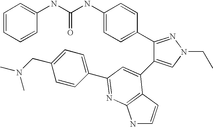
C(NC1=CC=C(C2=NN(CC)C=C2C2=CC(C3=CC=C(CN(C)C)C=C3)=NC3=C2C=CN3)C=C1)(=O)NC1=CC=CC=C1
